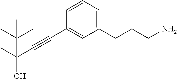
C1=CC=C(CCCN)C=C1C#CC(O)(C)C(C)(C)C
